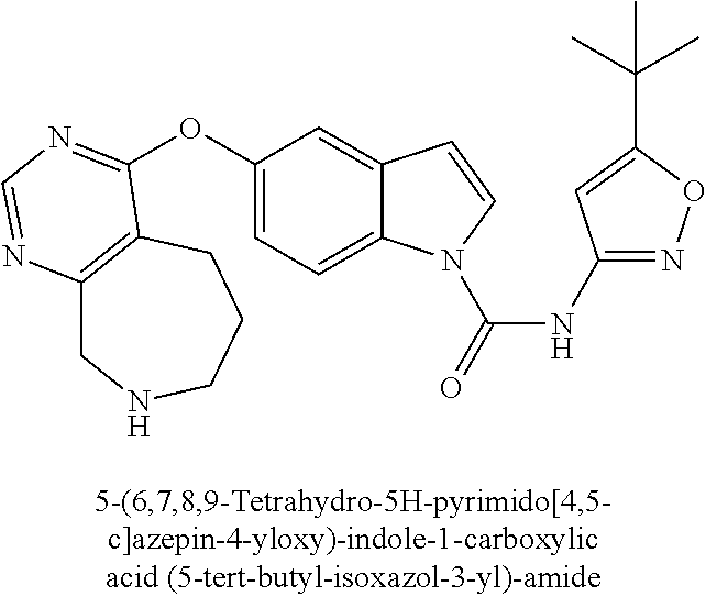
C1(OC2=NC=NC3=C2CCCNC3)=CC=C2C(=C1)C=CN2C(=O)NC1=NOC(C(C)(C)C)=C1
